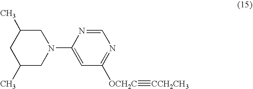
C1(C)CN(C2=CC([OCH2C]#[CCH2CH3])=NC=N2)CC(C)C1
